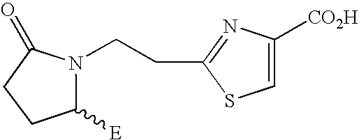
C1CC([E])N(CCC2=NC([CO2H])=CS2)C1=O
